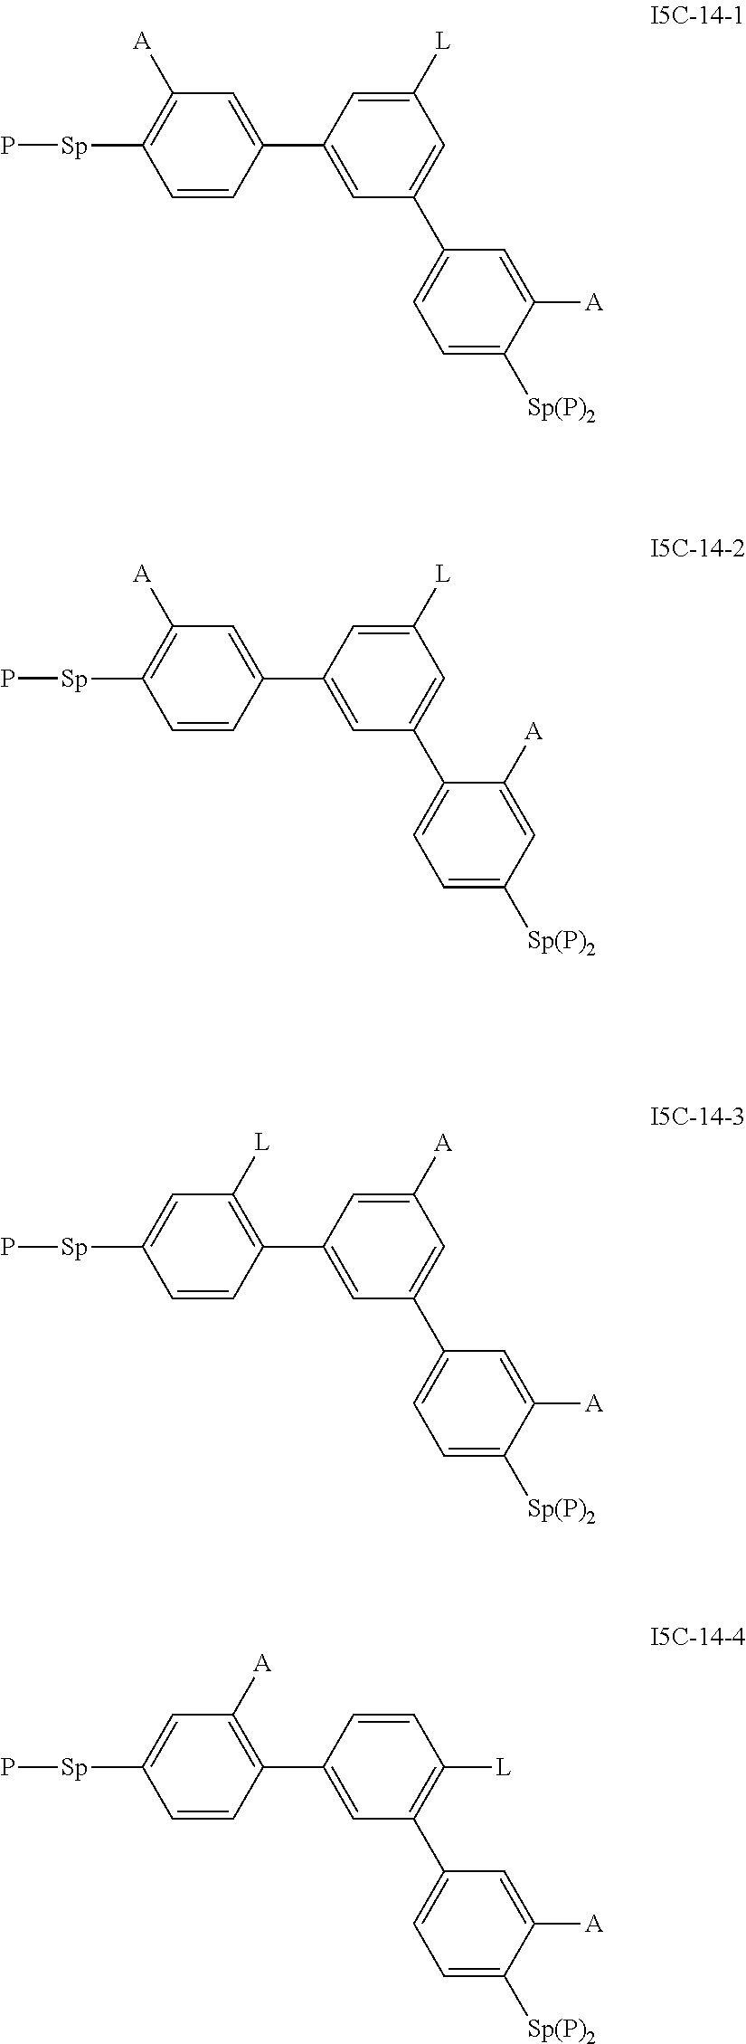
C1=C([L])C=C(C2=CC=C([Sp(P)2])C([A])=C2)C=C1C1=CC([A])=C([Sp]P)C=C1.C1=CC([L])=C(C2=CC=C([Sp(P)2])C([A])=C2)C=C1C1=C([A])C=C([Sp]P)C=C1.C1=C([L])C=C(C2=CC=C([Sp(P)2])C=C2[A])C=C1C1=CC([A])=C([Sp]P)C=C1.C1=C([A])C=C(C2=CC=C([Sp(P)2])C([A])=C2)C=C1C1=C([L])C=C([Sp]P)C=C1
